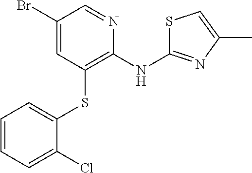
C1(Br)=CC(SC2=CC=CC=C2Cl)=C(NC2=NC(C)=CS2)N=C1
